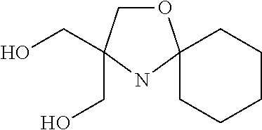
C1CCCCC12OCC(CO)(CO)N2
